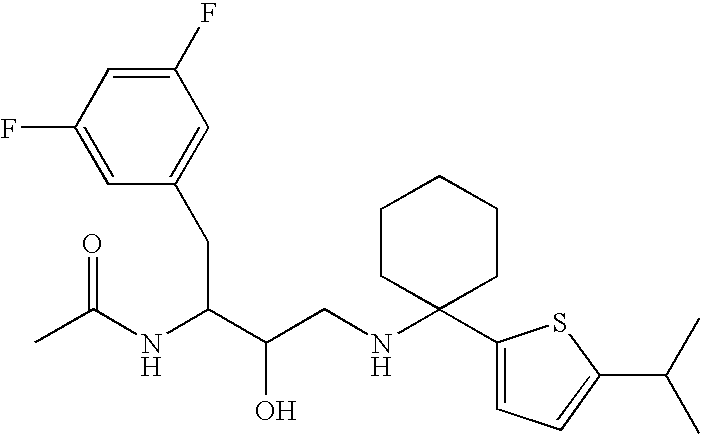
CC(NC(C(CNC1(C2=CC=C(C(C)C)S2)CCCCC1)O)CC1=CC(F)=CC(F)=C1)=O
